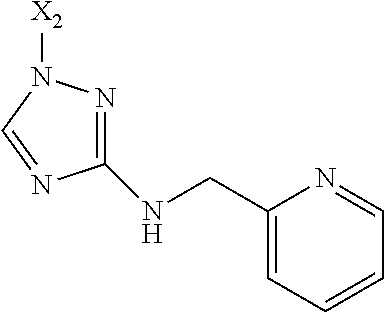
C1(NCC2=CC=CC=N2)=NN([X2])C=N1
